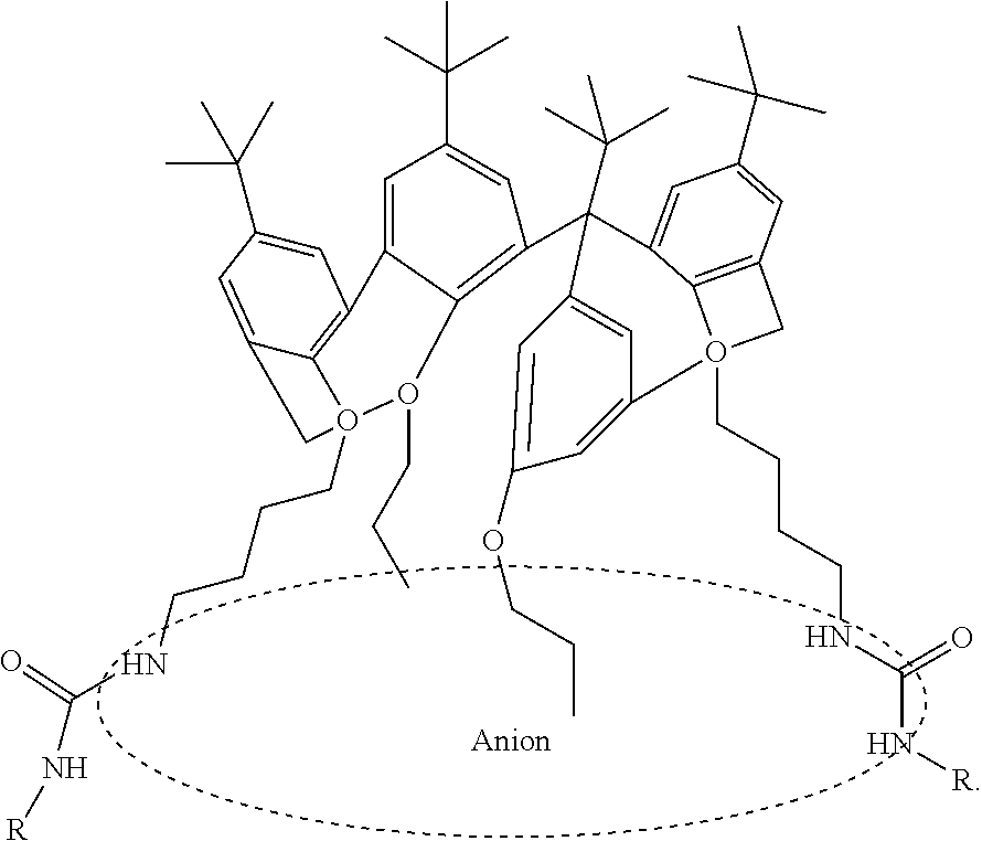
C1(C(C)(C)C)(C2=C3C(=CC(C(C)(C)C)=C2)C2=C4C(=CC(C(C)(C)C)=C2)CO4(CCCCNC(N[R])=O)O3CCC)C2=CC(=CC(OCCC)=C2)O2(CCCCNC(N[R])=O)C3=C(C=C(C(C)(C)C)C=C13)C2
